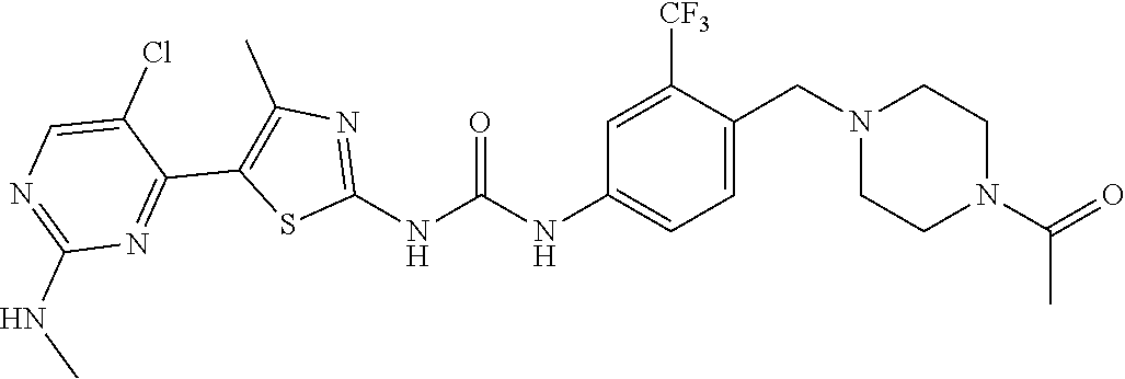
C1=C(CN2CCN(C(C)=O)CC2)C([CF3])=CC(NC(NC2=NC(C)=C(C3=NC(NC)=NC=C3Cl)S2)=O)=C1
